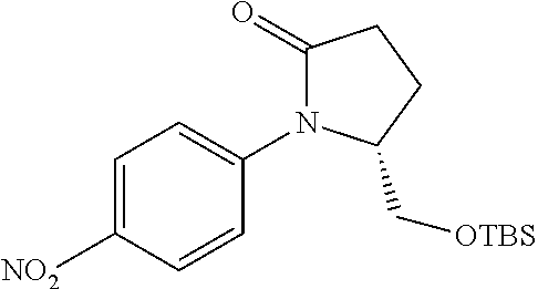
C1=C([NO2])C=CC(N2C(=O)CCC2C[OTBS])=C1
